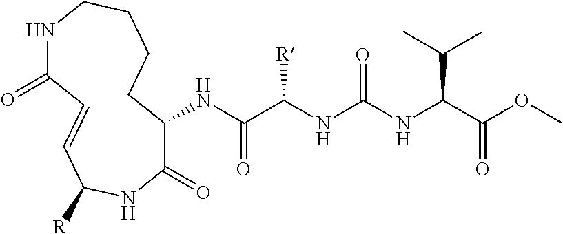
C(C(C(=O)OC)NC(NC(C(NC1C(=O)NC([R])C=CC(=O)NCCCC1)=O)[R])=O)(C)C
